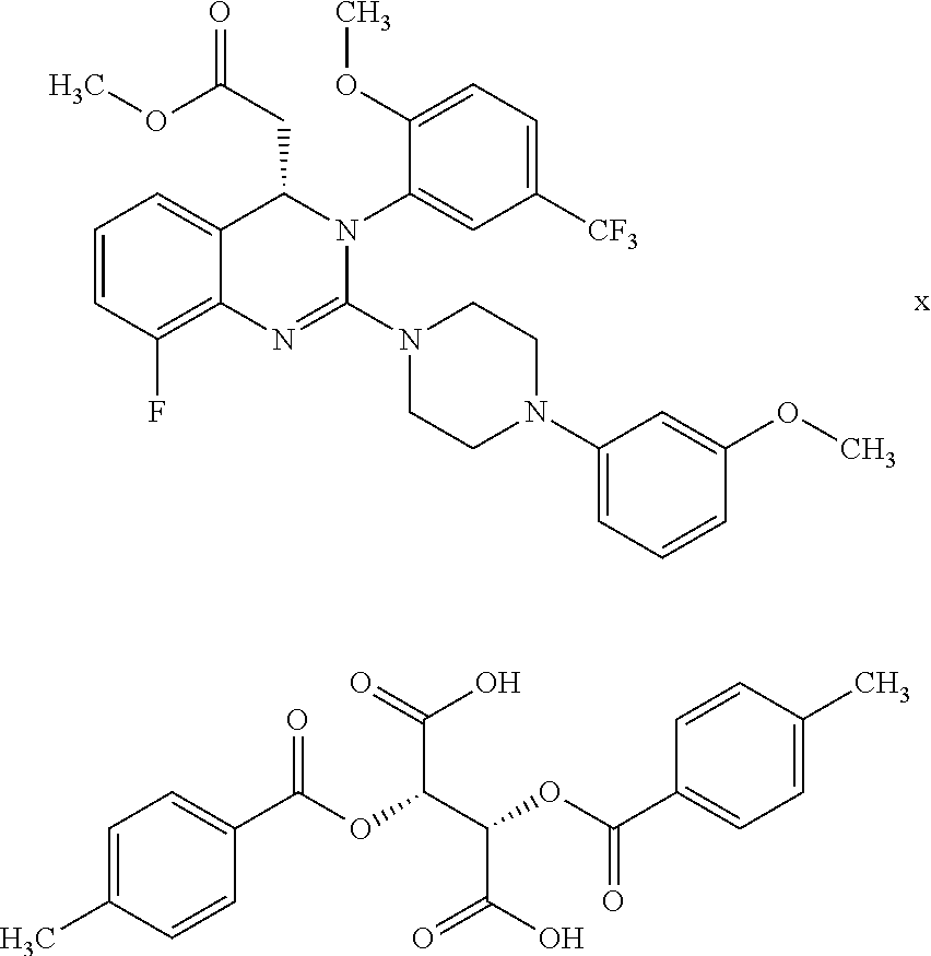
C1=CC(F)=C2C(=C1)C(CC(OC)=O)N(C1=CC([CF3])=CC=C1OC)C(N1CCN(C3=CC=CC(OC)=C3)CC1)=N2.C1=C(C)C=CC(C(OC(C(OC(C2=CC=C(C)C=C2)=O)C(O)=O)C(=O)O)=O)=C1
